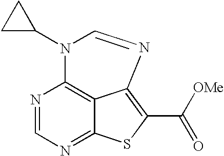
N1=CN=C2C3=C1N(C1CC1)C=NC3=C(C([OMe])=O)S2
